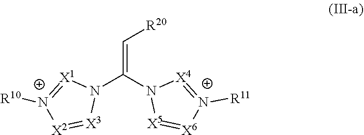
N1(C(N2[X5]=[X6][N+]([R11])=[X4]2)=C[R20])[X1]=[N+]([R10])[X2]=[X3]1
